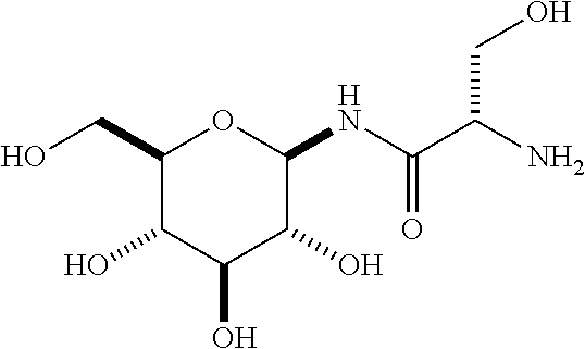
C1(CO)C(O)C(O)C(O)C(NC(C(N)CO)=O)O1
